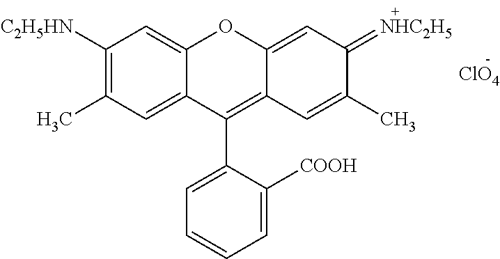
C1([C2H5HN])=C(C)C=C2C(=C1)OC1=CC(=[NHC2H5])C(C)=CC1=C2C1=CC=CC=C1[COOH].[ClO4]
